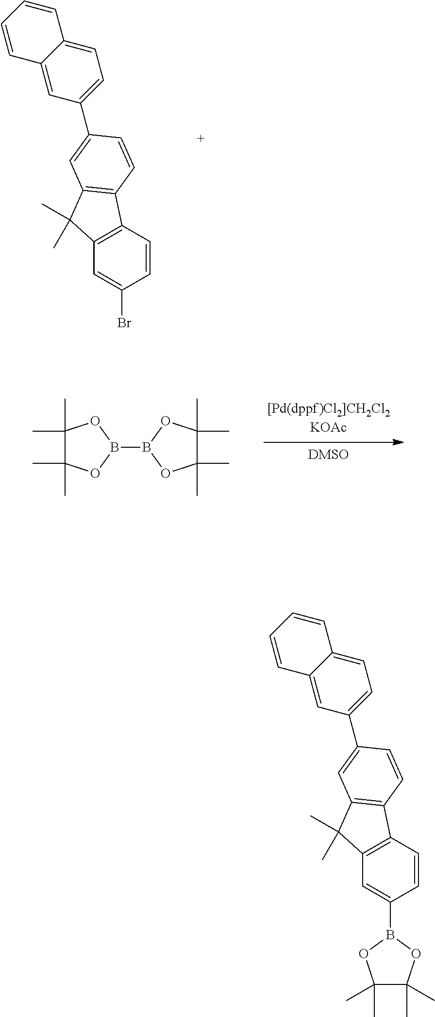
B1(B2OC(C)(C)C(C)(C)O2)OC(C)(C)C(C)(C)O1.C12=C(C=CC(Br)=C1)C1=C(C2(C)C)C=C(C2=CC=C3C(=C2)C=CC=C3)C=C1.C12=C(C=CC(B3OC(C)(C)C(C)(C)O3)=C1)C1=C(C2(C)C)C=C(C2=CC=C3C(=C2)C=CC=C3)C=C1
